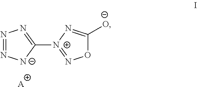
C1([N+]2=NOC([O-])=N2)=NN=N[N-]1.[A]
